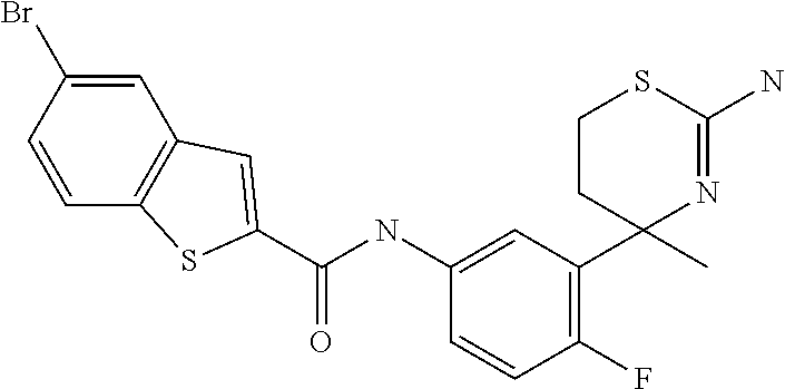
C(NC1=CC(C2(C)N=C(N)SCC2)=C(F)C=C1)(=O)C1=CC2=C(C=CC(Br)=C2)S1
